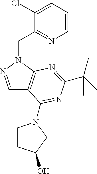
C1=CC=C(Cl)C(CN2C3=C(C=N2)C(N2CCC(O)C2)=NC(C(C)(C)C)=N3)=N1
